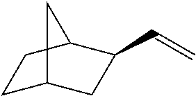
C1C2CC(C=C)C(C1)C2
